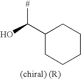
C1(C(O)[#])CCCCC1
